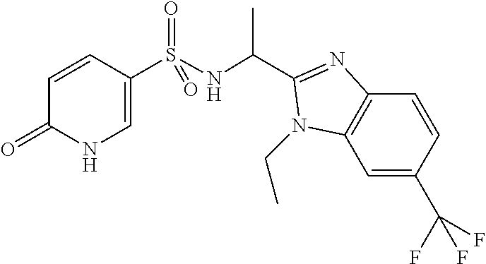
C1=CC(S(NC(C)C2=NC3=C(C=C(C(F)(F)F)C=C3)N2CC)(=O)=O)=CNC1=O
